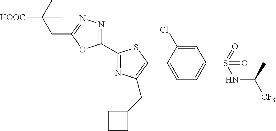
C1(C2=NC(CC3CCC3)=C(C3=CC=C(S(NC([CF3])C)(=O)=O)C=C3Cl)S2)=NN=C(CC(C)([HOOC])C)O1
